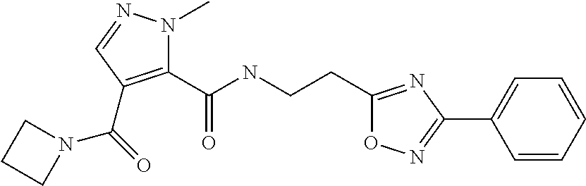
C1(CCNC(C2=C(C(N3CCC3)=O)C=NN2C)=O)=NC(C2=CC=CC=C2)=NO1
